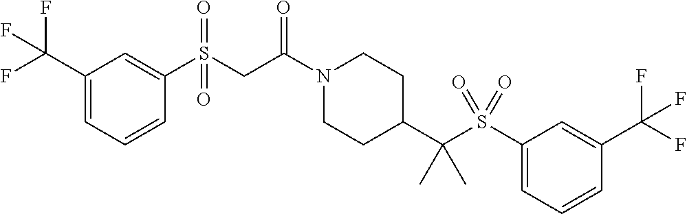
C1(C(F)(F)F)=CC=CC(S(CC(N2CCC(C(S(C3=CC=CC(C(F)(F)F)=C3)(=O)=O)(C)C)CC2)=O)(=O)=O)=C1
